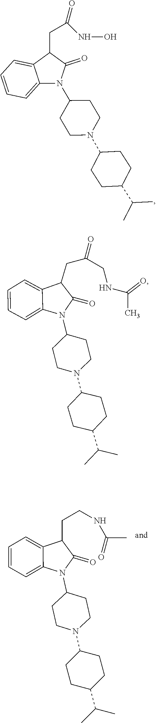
C1(N2C3=CC=CC=C3C(CC(=O)NO)C2=O)CCN(C2CCC(C(C)C)CC2)CC1.C1(N2C3=CC=CC=C3C(CCNC(C)=O)C2=O)CCN(C2CCC(C(C)C)CC2)CC1.C1(N2C3=CC=CC=C3C(CC(=O)CNC(C)=O)C2=O)CCN(C2CCC(C(C)C)CC2)CC1
